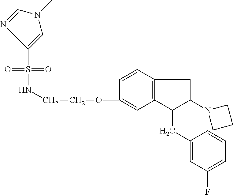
O=S(=O)(C1=CN(C)C=N1)NCCOC1=CC2=C(C=C1)CC(N1CCC1)C2CC1=CC(F)=CC=C1
